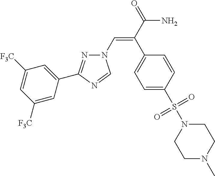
N1(C=C(C(=O)N)C2=CC=C(S(N3CCN(C)CC3)(=O)=O)C=C2)N=C(C2=CC([F3C])=CC([F3C])=C2)N=C1
